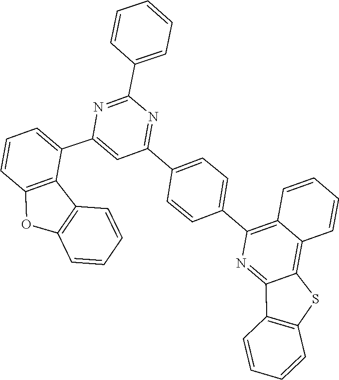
C12=C(OC3=C1C=CC=C3)C=CC=C2C1=CC(C2=CC=C(C3=C4C=CC=CC4=C4SC5=C(C4=N3)C=CC=C5)C=C2)=NC(C2=CC=CC=C2)=N1
